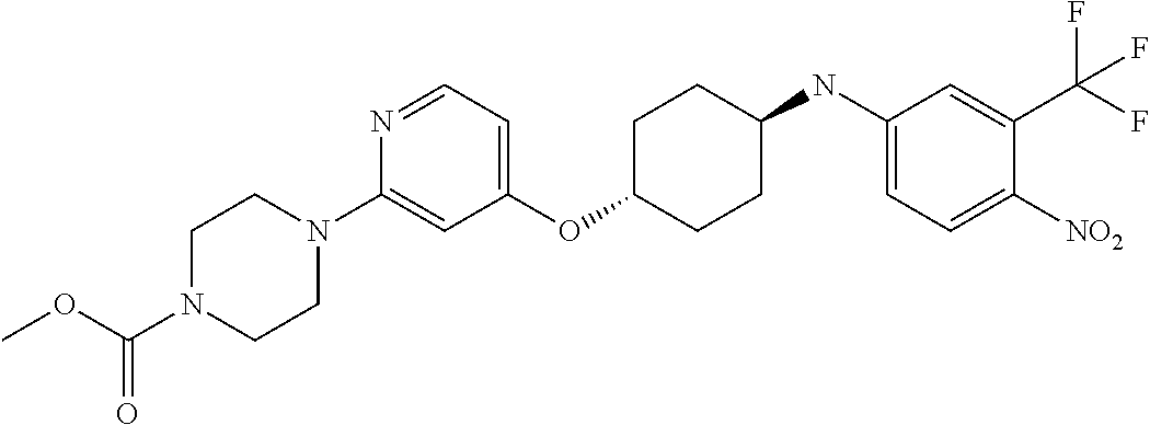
C1(OC2CCC(NC3=CC=C([NO2])C(C(F)(F)F)=C3)CC2)=CC=NC(N2CCN(C(OC)=O)CC2)=C1
